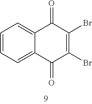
C1=CC=C2C(=C1)C(=O)C(Br)=C(Br)C2=O
